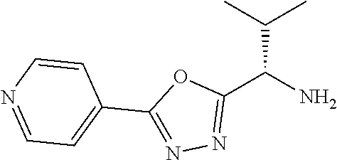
C1(C2=NN=C(C(N)C(C)C)O2)=CC=NC=C1
